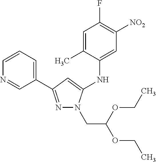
N1=C(C2=CC=CN=C2)C=C(NC2=CC([NO2])=C(F)C=C2C)N1CC(OCC)OCC
